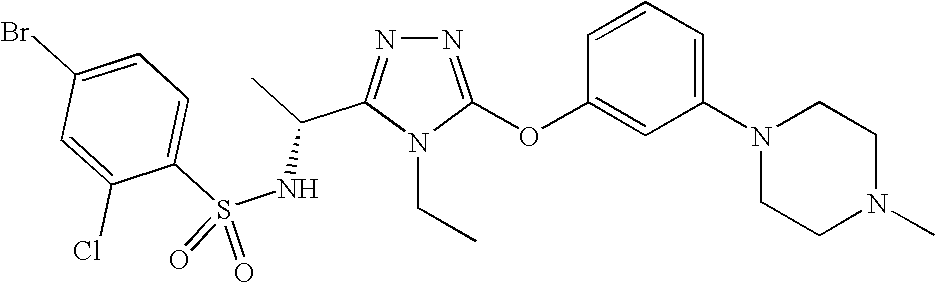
N1=C(OC2=CC(N3CCN(C)CC3)=CC=C2)N(CC)C(C(C)NS(C2=CC=C(Br)C=C2Cl)(=O)=O)=N1
